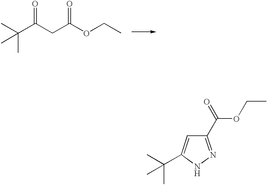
CC(C(CC(OCC)=O)=O)(C)C.C1(C(OCC)=O)=NNC(C(C)(C)C)=C1
